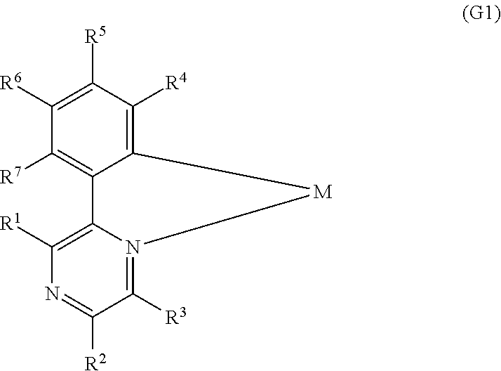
C1([R6])=C([R5])C([R4])=C2C(=C1[R7])C1=C([R1])N=C([R2])C([R3])=N1[M]2
